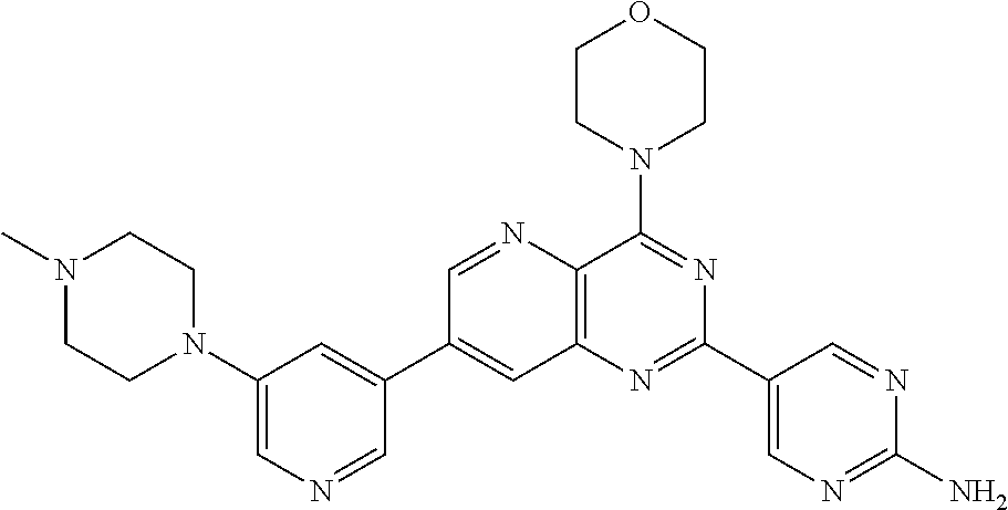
N1=CC(C2=CC3=C(C(N4CCOCC4)=NC(C4=CN=C(N)N=C4)=N3)N=C2)=CC(N2CCN(C)CC2)=C1
